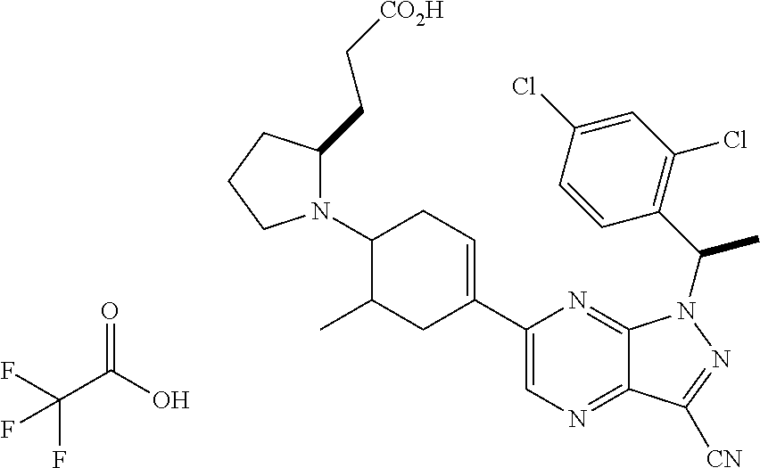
N1(C2C(C)CC(C3=CN=C4C(=N3)N(C(C3=C(Cl)C=C(Cl)C=C3)C)N=C4[CN])=CC2)C(CC[CO2H])CCC1.O=C(O)C(F)(F)F
